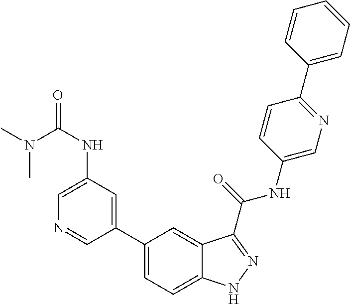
C1(NC(N(C)C)=O)=CN=CC(C2=CC=C3C(=C2)C(C(NC2=CN=C(C4=CC=CC=C4)C=C2)=O)=NN3)=C1
